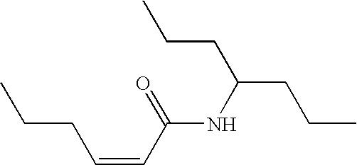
CCCC(CCC)NC(C=CCCC)=O
